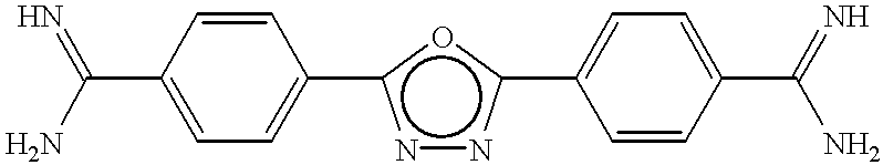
NC(=N)C1=CC=C(c2nnc(C3=CC=C(C(N)=N)C=C3)o2)C=C1
